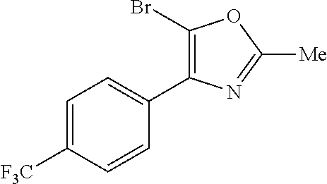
C1(Br)=C(C2=CC=C([F3C])C=C2)N=C([Me])O1
